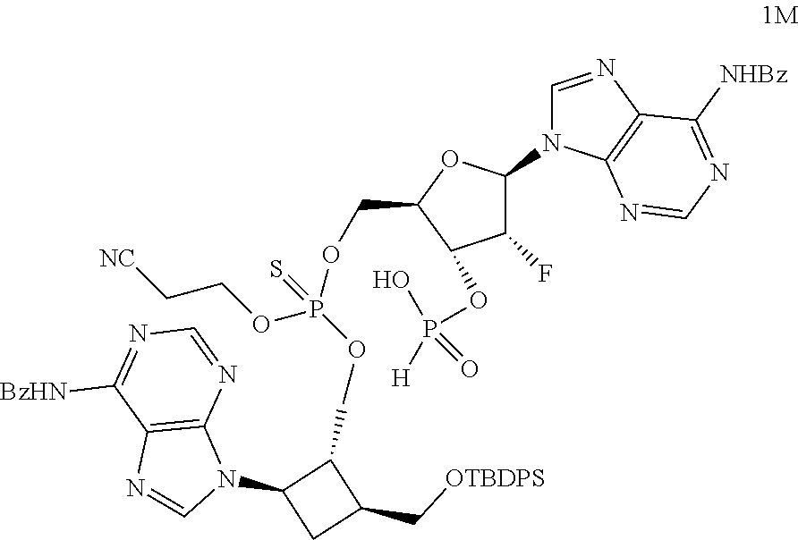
C1(F)C(N2C3=C(N=C2)C([NHBz])=NC=N3)OC(COP(=S)(OCC2C(N3C4=C(N=C3)C([BzHN])=NC=N4)CC2C[OTBDPS])OCC[NC])C1OP(O)([H])=O
